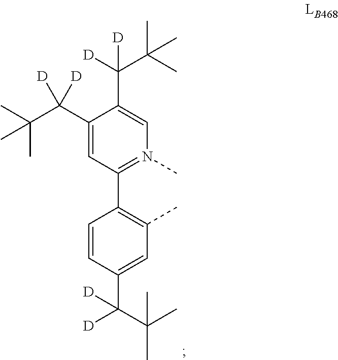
C1(C(C(C)(C)C)([D])[D])=CC(C2=C(C)C=C(C(C(C)(C)C)([D])[D])C=C2)=N(C)C=C1C([D])(C(C)(C)C)[D]
